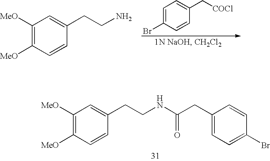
C1([MeO])=C([MeO])C=CC(CCN)=C1.C1=C(Br)C=CC(C[COCl])=C1.C1([MeO])=C([MeO])C=CC(CCNC(CC2=CC=C(Br)C=C2)=O)=C1
